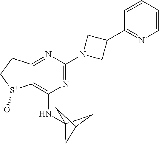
C12=NC(N3CC(C4=NC=CC=C4)C3)=NC(NC34CC(C3)C4)=C1[S+]([-O])CC2
